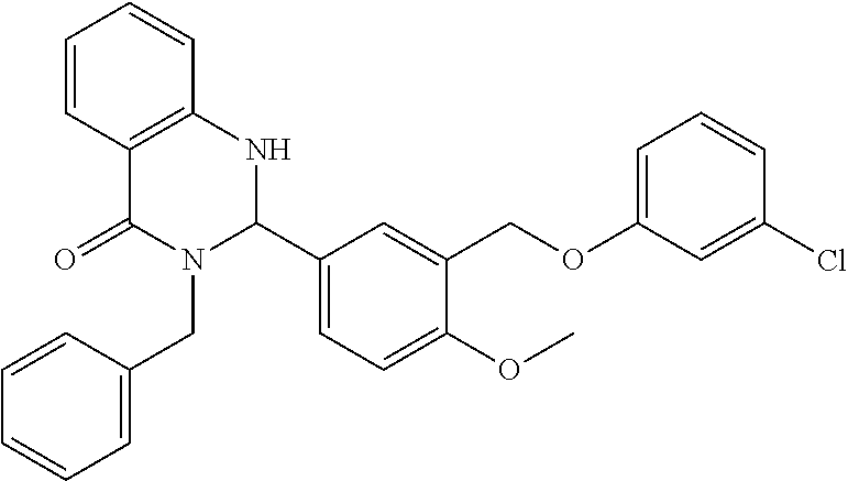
C1=CC2=C(C=C1)NC(C1=CC=C(OC)C(COC3=CC=CC(Cl)=C3)=C1)N(CC1=CC=CC=C1)C2=O
